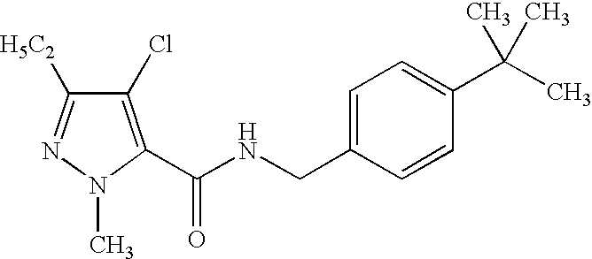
C1(Cl)=C(C(NCC2=CC=C(C(C)(C)C)C=C2)=O)N(C)N=C1[H5C2]
